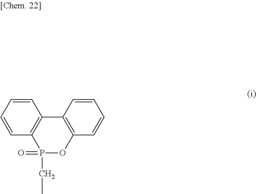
C1=CC=CC2=C1C1=C(C=CC=C1)P(=O)(CC)O2
